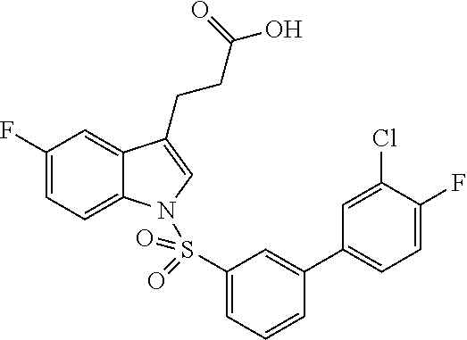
C1(F)=CC=C2C(=C1)C(CCC(O)=O)=CN2S(C1=CC=CC(C2=CC=C(F)C(Cl)=C2)=C1)(=O)=O
